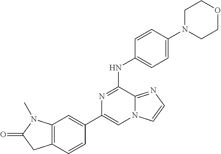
C1(C2=CC3=C(C=C2)CC(=O)N3C)=CN2C(=NC=C2)C(NC2=CC=C(N3CCOCC3)C=C2)=N1
